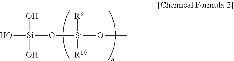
O[Si](O[Si](OC)([R10])[R9])(O)O
